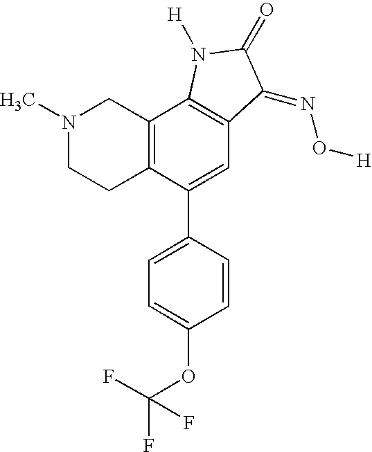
N1(C)CCC2=C(C1)C1=C(C=C2C2=CC=C(OC(F)(F)F)C=C2)C(=NO[H])C(=O)N1[H]
